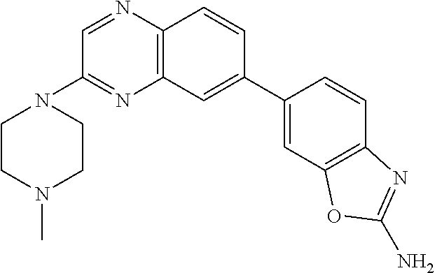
C1=C(C2=CC3=C(C=C2)N=CC(N2CCN(C)CC2)=N3)C=CC2=C1OC(N)=N2
